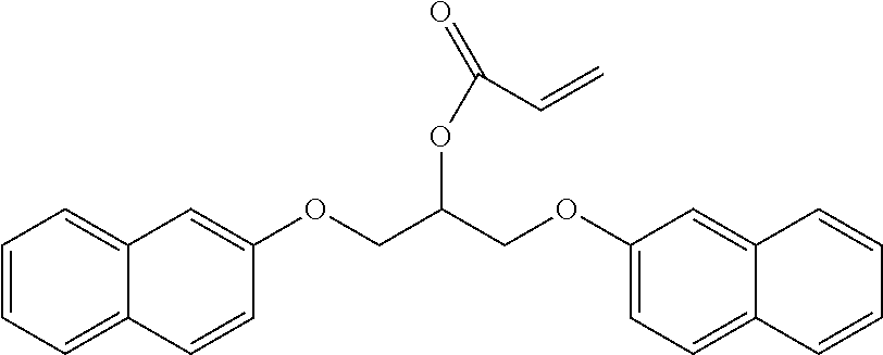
C1=CC=C2C(=C1)C=C(OCC(COC1=CC=C3C(=C1)C=CC=C3)OC(=O)C=C)C=C2
